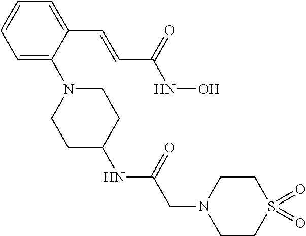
C1=C(N2CCC(NC(CN3CCS(=O)(=O)CC3)=O)CC2)C(C=CC(NO)=O)=CC=C1
